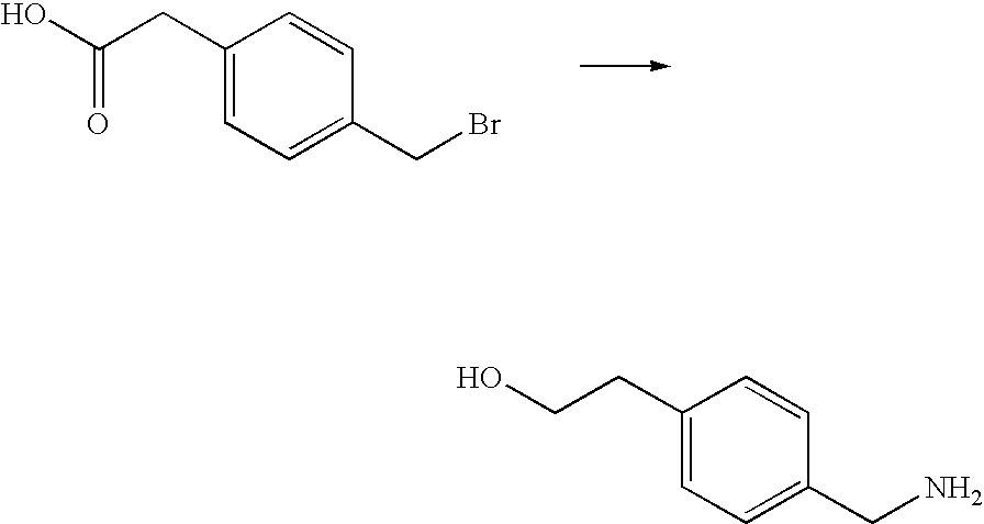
OC(CC1=CC=C(CBr)C=C1)=O.OCCC1=CC=C(CN)C=C1
